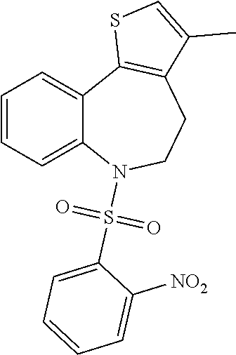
C1=CC=C2C(=C1)C1=C(CCN2S(C2=CC=CC=C2[NO2])(=O)=O)C(C)=CS1
